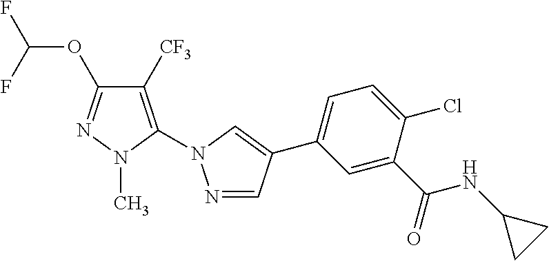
FC(F)OC1=NN(C)C(N2N=CC(C3=CC=C(Cl)C(C(=O)NC4CC4)=C3)=C2)=C1[CF3]
